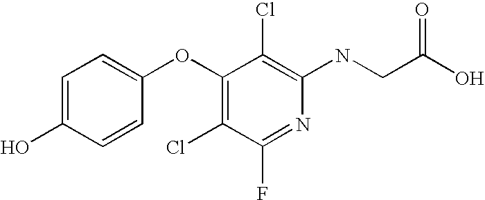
OC1=CC=C(OC2=C(Cl)C(F)=NC(NCC(O)=O)=C2Cl)C=C1
